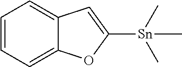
C1=CC=C2C(=C1)C=C([Sn](C)(C)C)O2
